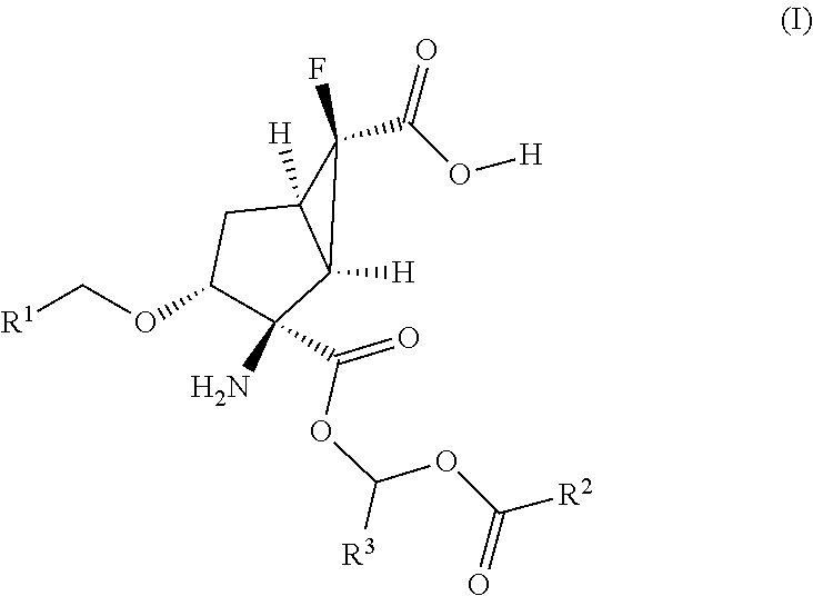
[R1]COC1C(N)(C(OC(OC(=O)[R2])[R3])=O)C2([H])C([H])(C1)C2(F)C(O[H])=O
